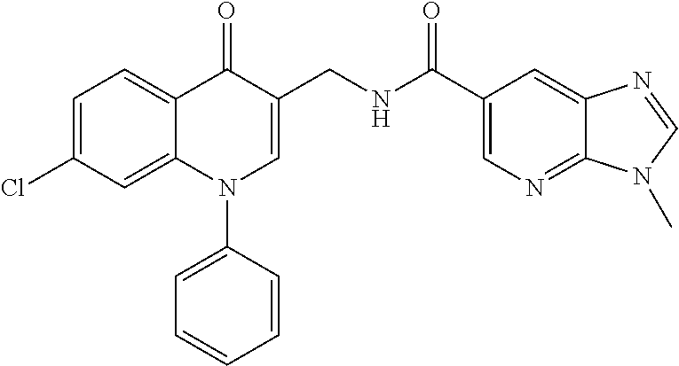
C1=C(Cl)C=C2C(=C1)C(=O)C(CNC(C1=CN=C3C(=C1)N=CN3C)=O)=CN2C1=CC=CC=C1
